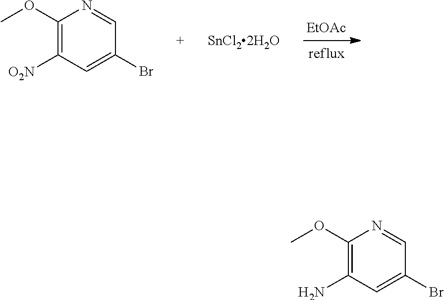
[EtOAc].C1=NC(OC)=C([O2N])C=C1Br.C1=NC(OC)=C(N)C=C1Br
